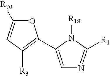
C1=C(C2=C([R3])C=C([R70])O2)N([R18])C([R1])=N1
